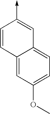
C1=CC2=CC(OC)=CC=C2C=C1->C
